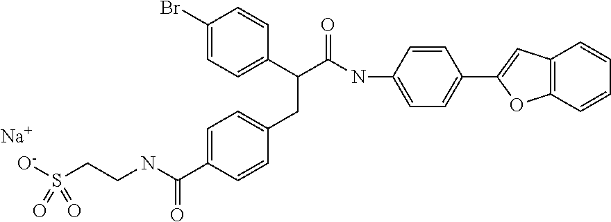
C12=C(C=CC=C1)OC(C1=CC=C(NC(C(C3=CC=C(Br)C=C3)CC3=CC=C(C(NCCS([O-])(=O)=O)=O)C=C3)=O)C=C1)=C2.[Na]
